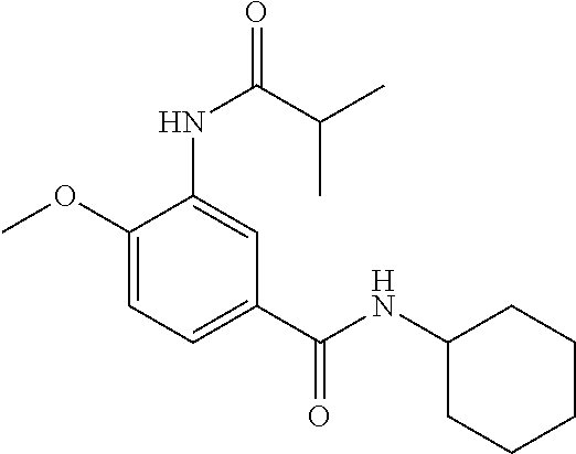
C1(OC)=CC=C(C(=O)NC2CCCCC2)C=C1NC(C(C)C)=O
